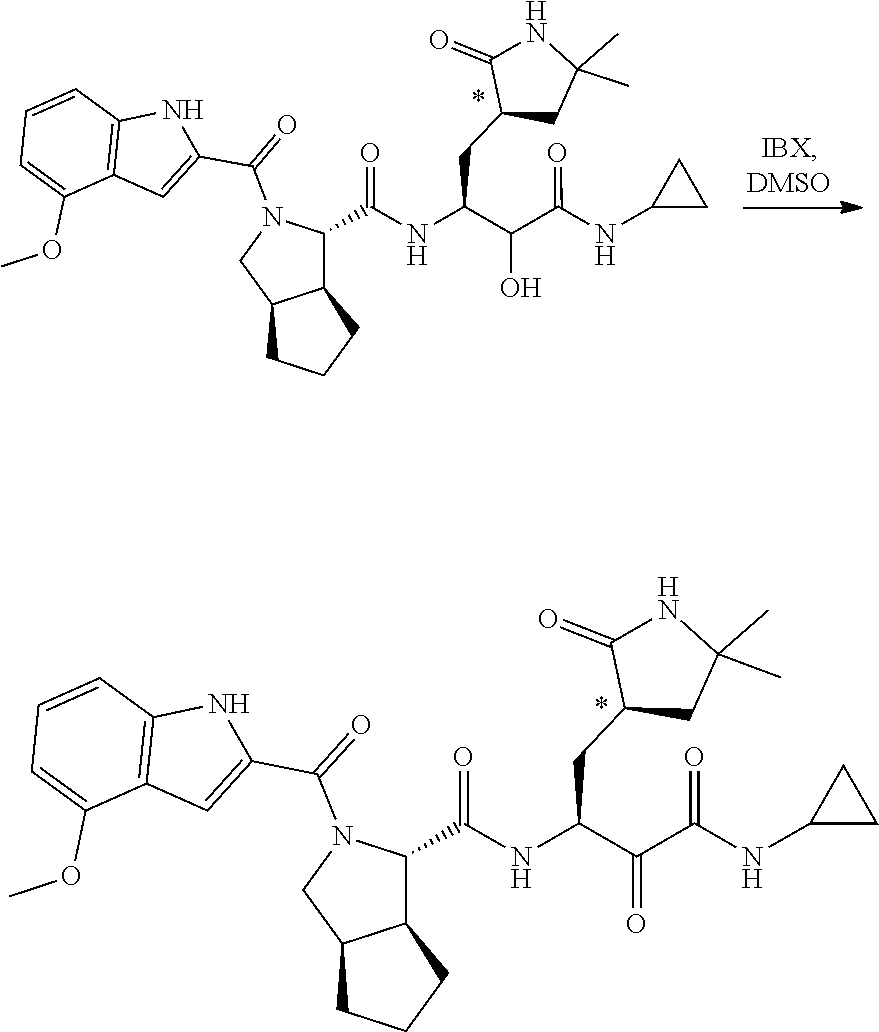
C1C(NC(C(C(NC(=O)C2N(C(C3=CC4=C(C=CC=C4OC)N3)=O)CC3CCCC23)CC2C(=O)NC(C)(C)C2)O)=O)C1.C(C(=O)C(=O)NC1CC1)(NC(=O)C1N(C(C2=CC3=C(C=CC=C3OC)N2)=O)CC2CCCC12)CC1C(=O)NC(C)(C)C1
